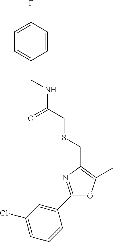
C1=C(Cl)C=C(C2=NC(CSCC(NCC3=CC=C(F)C=C3)=O)=C(C)O2)C=C1
